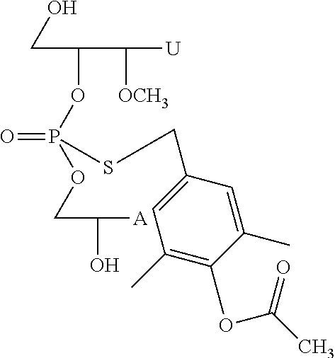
C(C(OP(=O)(OCC(O)[A])SCC1=CC(C)=C(OC(C)=O)C(C)=C1)C([OCH3])[U])O
